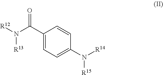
C1(C(N([R12])[R13])=O)=CC=C(N([R14])[R15])C=C1
